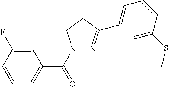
C1=CC=C(C(=O)N2N=C(C3=CC=CC(SC)=C3)CC2)C=C1F
